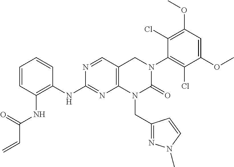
N1=CC2=C(N=C1NC1=C(NC(=O)C=C)C=CC=C1)N(CC1=NN(C)C=C1)C(=O)N(C1=C(Cl)C(OC)=CC(OC)=C1Cl)C2
